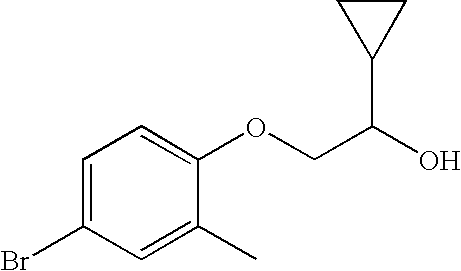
BrC1=CC=C(OCC(O)C2CC2)C(C)=C1
